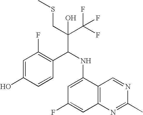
C1=C(O)C=CC(C(NC2=CC(F)=CC3=C2C=NC(C)=N3)C(C(F)(F)F)(CSC)O)=C1F
